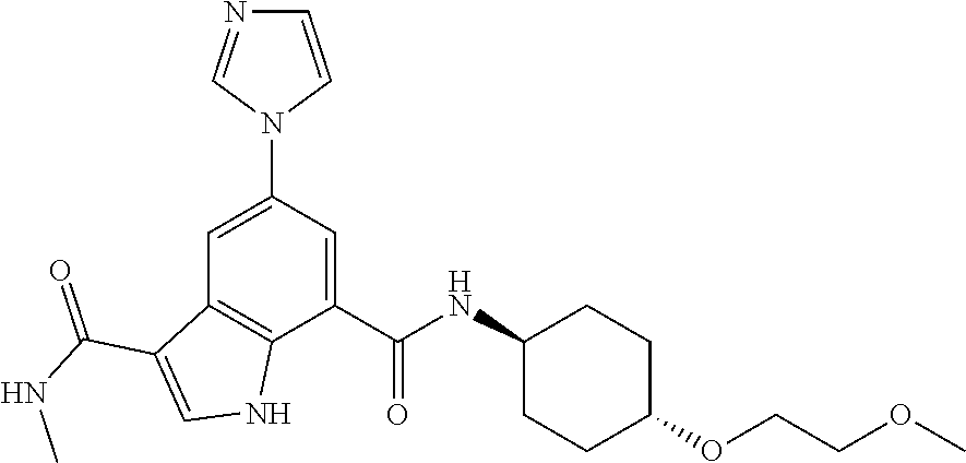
C1=C(N2C=CN=C2)C=C(C(NC2CCC(OCCOC)CC2)=O)C2=C1C(C(NC)=O)=CN2
